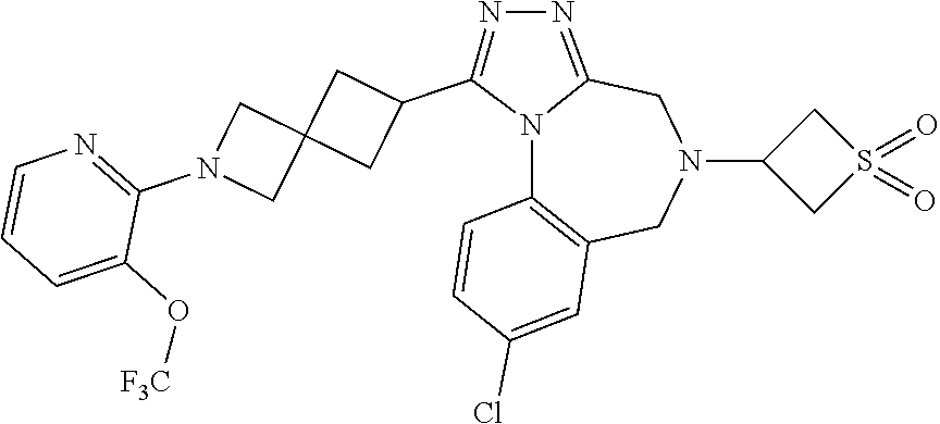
N12C3=C(CN(C4CS(=O)(=O)C4)CC1=NN=C2C1CC2(C1)CN(C1=NC=CC=C1O[F3C])C2)C=C(Cl)C=C3
